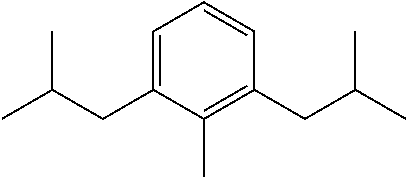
C1=C(CC(C)C)C(C)=C(CC(C)C)C=C1
